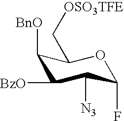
C1([BnO])C([BzO])C([N3])C(F)OC1C[OSO3TFE]
